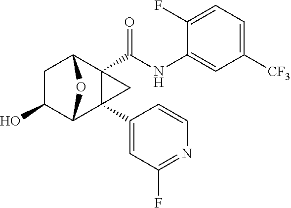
C1C(O)C2C3(C4=CC(F)=NC=C4)C(C(NC4=CC([CF3])=CC=C4F)=O)(C1O2)C3
